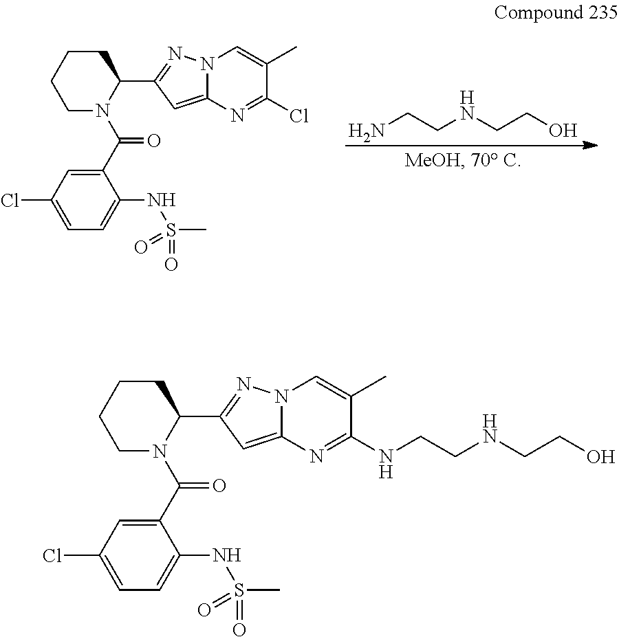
NCCNCCO.C1N(C(C2=CC(Cl)=CC=C2NS(=O)(=O)C)=O)C(C2=NN3C(=C2)N=C(Cl)C(C)=C3)CCC1.C1N(C(C2=CC(Cl)=CC=C2NS(=O)(=O)C)=O)C(C2=NN3C(=C2)N=C(NCCNCCO)C(C)=C3)CCC1
